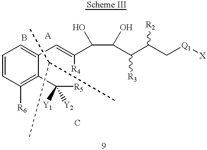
C1=CC([R6])=C(C([R5])([Y1])[Y2])C(C=C([R4])C(C(C([R3])C([R2])C[Q1][X])O)O)=C1.CC(C)C
